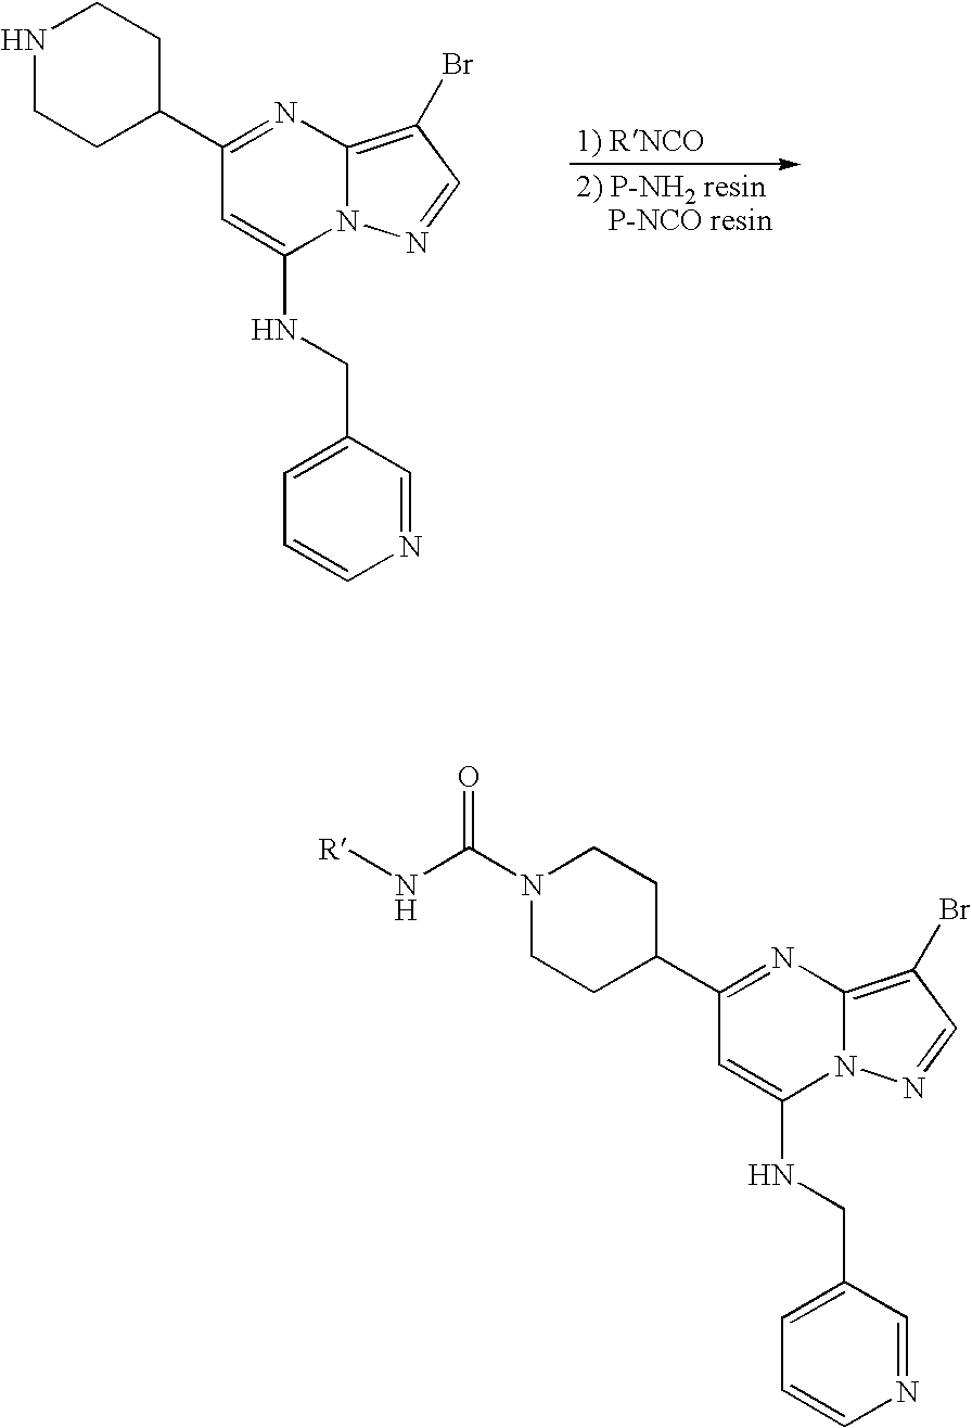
N1CCC(C2=NC3=C(Br)C=NN3C(NCC3=CC=CN=C3)=C2)CC1.N1(C(N[R])=O)CCC(C2=NC3=C(Br)C=NN3C(NCC3=CC=CN=C3)=C2)CC1
